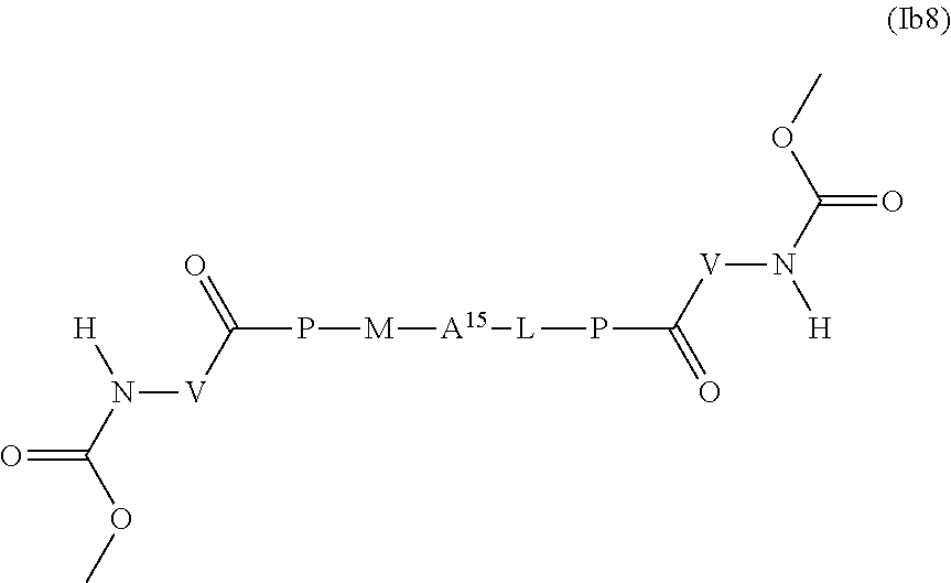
N([V]C(P[M][A15][L]PC(=O)[V]N(C(OC)=O)[H])=O)(C(OC)=O)[H]
